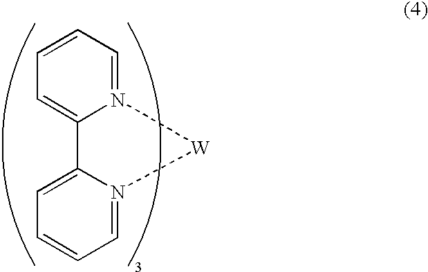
C1=CC=C2N(=C1)[W]N1=CC=CC=C21
